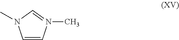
C1=CN(C)C=N1C
